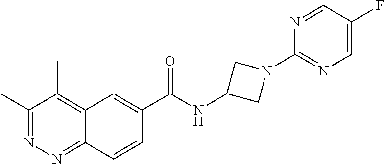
C1(C)=NN=C2C(=C1C)C=C(C(NC1CN(C3=NC=C(F)C=N3)C1)=O)C=C2
